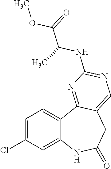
C12=CC(Cl)=CC=C1C1=NC(NC(C(OC)=O)C)=NC=C1CC(=O)N2
